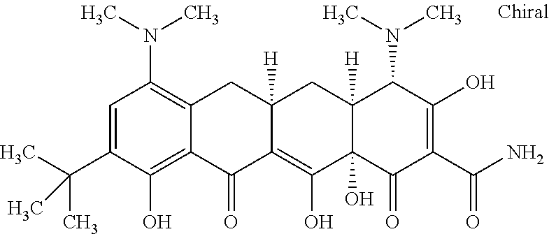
C1=C(C(C)(C)C)C(O)=C2C(=C1N(C)C)CC1([H])C(=C(O)C3(O)C([H])(C1)C(N(C)C)C(O)=C(C(N)=O)C3=O)C2=O
